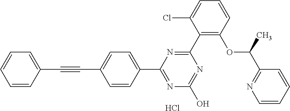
N1=C(O)N=C(C2=CC=C(C#CC3=CC=CC=C3)C=C2)N=C1C1=C(OC(C2=NC=CC=C2)C)C=CC=C1Cl.Cl
